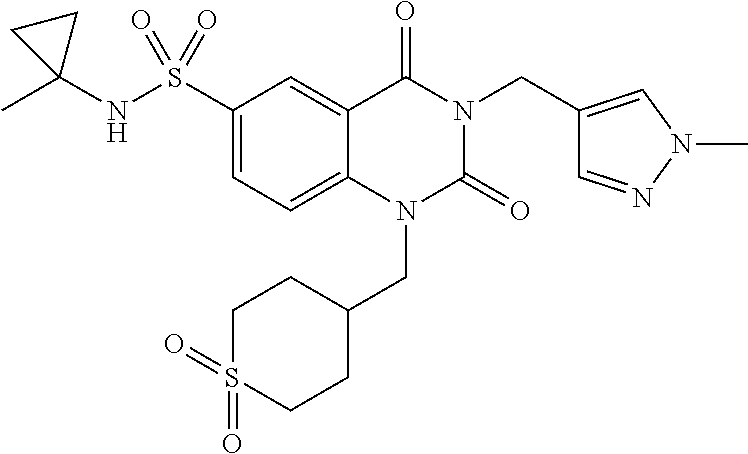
C1(S(NC2(C)CC2)(=O)=O)=CC=C2C(=C1)C(=O)N(CC1=CN(C)N=C1)C(=O)N2CC1CCS(=O)(=O)CC1
